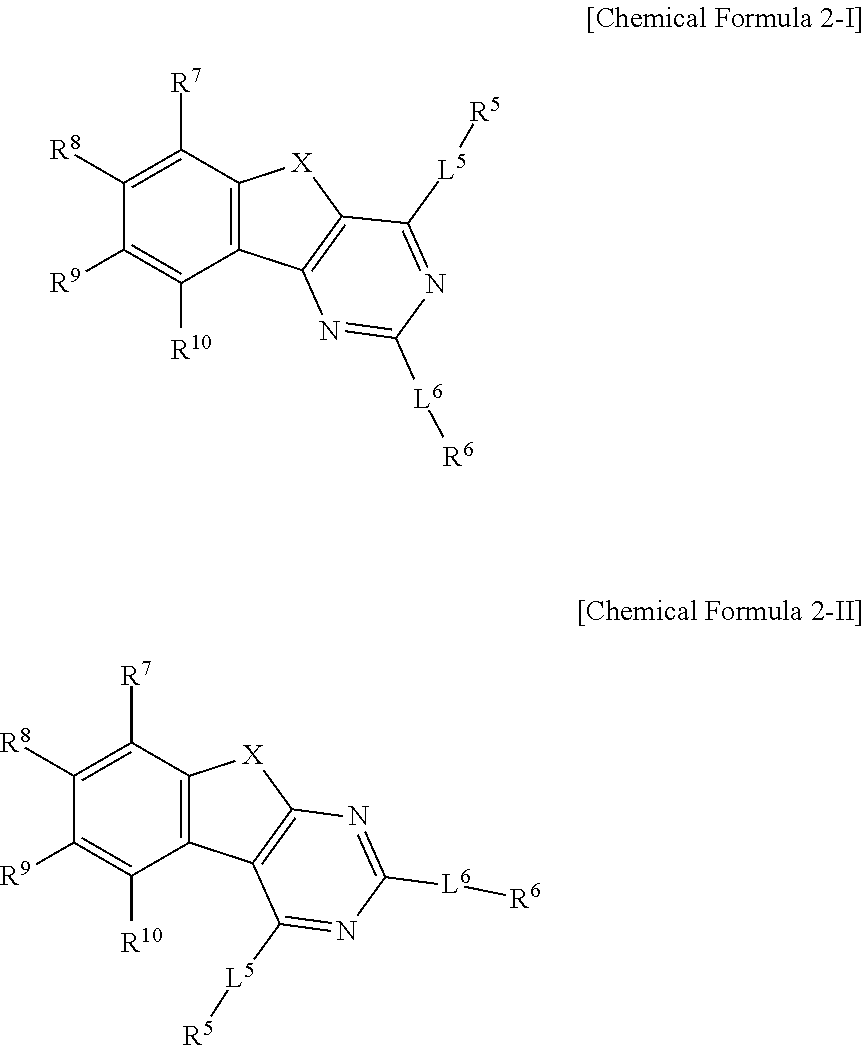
C1([R9])=C([R10])C2=C(C([R7])=C1[R8])[X]C1=C2N=C([L6][R6])N=C1[L5][R5].C1([R9])=C([R10])C2=C(C([R7])=C1[R8])[X]C1=C2C([L5][R5])=NC([L6][R6])=N1
